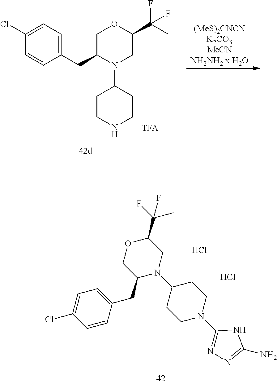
C1(CC2N(C3CCN(C4=NN=C(N)N4)CC3)CC(C(C)(F)F)OC2)=CC=C(Cl)C=C1.Cl.Cl.C1(CC2N(C3CCNCC3)CC(C(C)(F)F)OC2)=CC=C(Cl)C=C1
